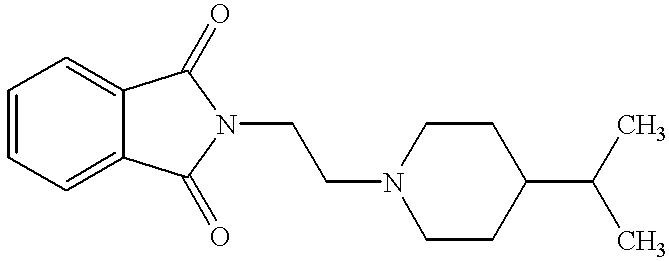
C1=CC=C2C(=C1)C(=O)N(CCN1CCC(C(C)C)CC1)C2=O
